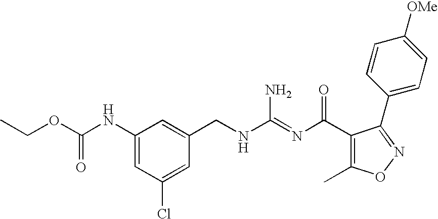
CCOC(NC1=CC(Cl)=CC(CNC(=NC(C2=C(C)ON=C2C2=CC=C([OMe])C=C2)=O)N)=C1)=O
